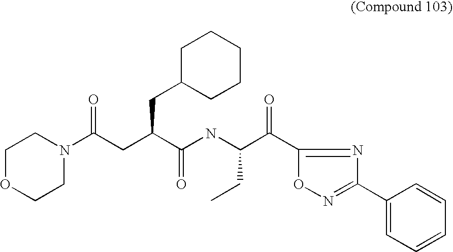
O=C(CC(CC1CCCCC1)C(NC(C(=O)C1=NC(C2=CC=CC=C2)=NO1)CC)=O)N1CCOCC1
